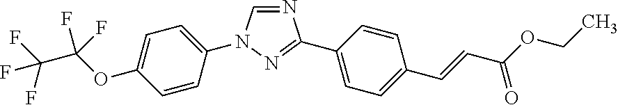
N1=CN(C2=CC=C(OC(C(F)(F)F)(F)F)C=C2)N=C1C1=CC=C(C=CC(OCC)=O)C=C1
